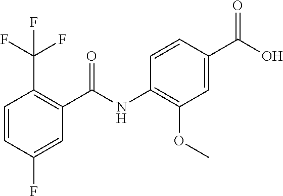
FC(F)(C1=C(C(NC2=C(OC)C=C(C(O)=O)C=C2)=O)C=C(F)C=C1)F
